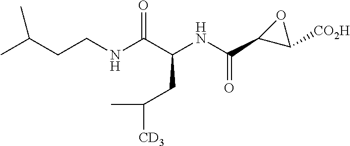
CC(CCNC(C(NC(C1C([CO2H])O1)=O)CC(C)[CD3])=O)C
